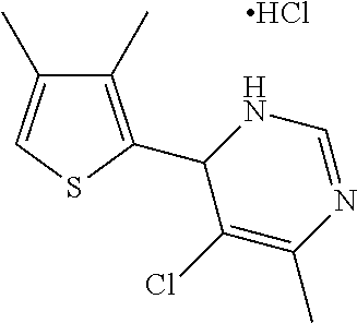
C1(C)=C(C2C(Cl)=C(C)N=CN2)SC=C1C.Cl
